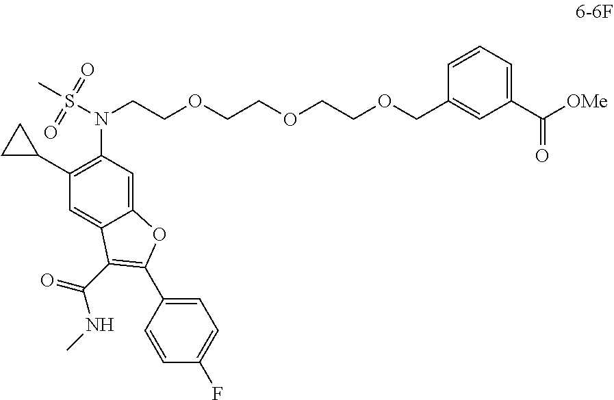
N(CCOCCOCCOCC1=CC(C([OMe])=O)=CC=C1)(S(C)(=O)=O)C1=C(C2CC2)C=C2C(=C1)OC(C1=CC=C(F)C=C1)=C2C(=O)NC
